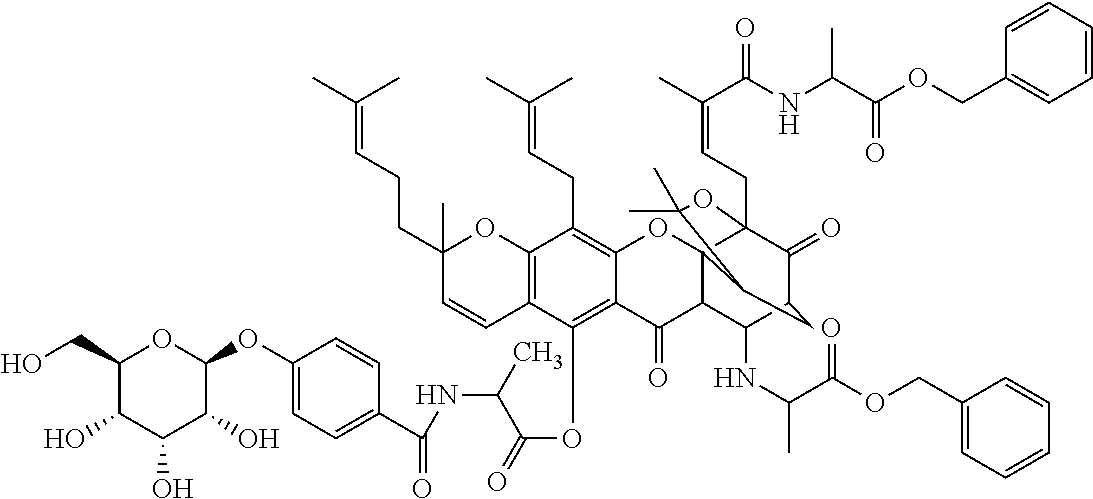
C1(O)C(CO)OC(OC2=CC=C(C(=O)NC(C(=O)OC3=C4C(=C(CC=C(C)C)C5=C3C=CC(C)(CCC=C(C)C)O5)OC35C(C4=O)C(NC(C)C(OCC4=CC=CC=C4)=O)C4C(=O)C3(CC=C(C)C(=O)NC(C(OCC3=CC=CC=C3)=O)C)OC(C)(C)C5C4)C)C=C2)C(O)C1O
